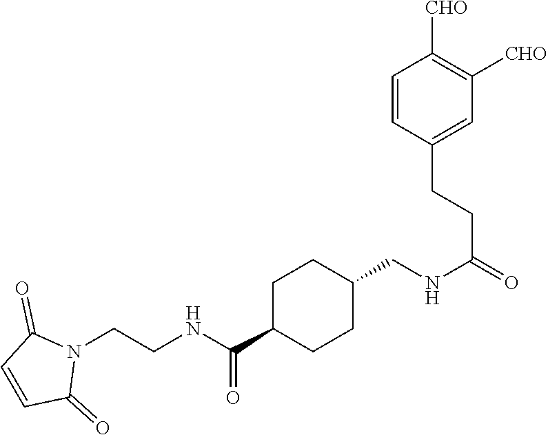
C1=CC(CCC(=O)NCC2CCC(C(=O)NCCN3C(=O)C=CC3=O)CC2)=CC([CHO])=C1[CHO]
